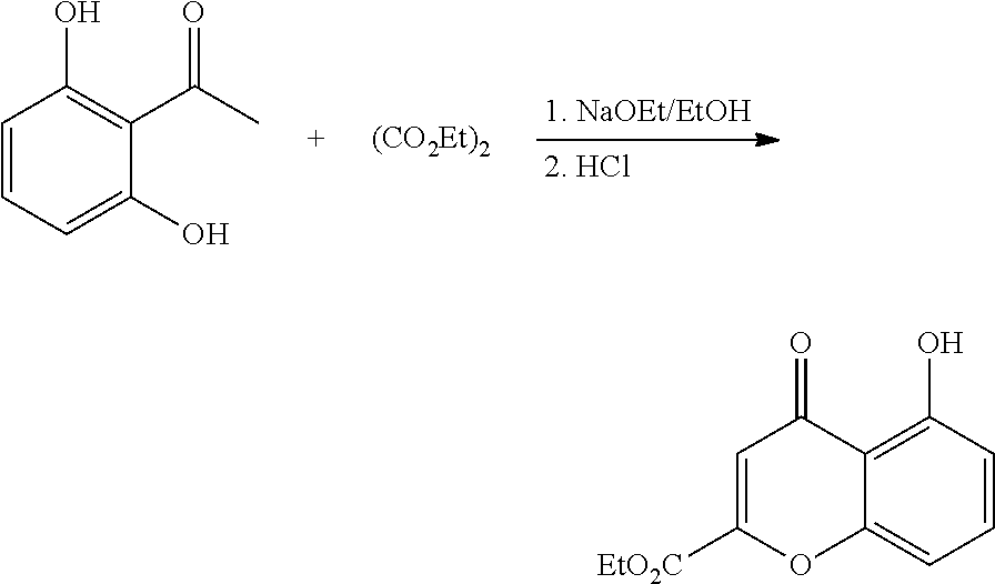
C1=CC=C(O)C(C(C)=O)=C1O.[(CO2Et)2].C1=CC(O)=C2C(=C1)OC([EtO2C])=CC2=O
